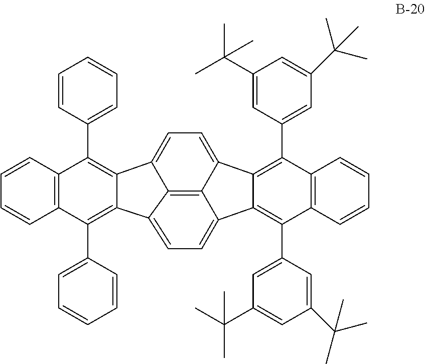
C12=C(C3=CC=CC=C3)C3=C(C(C4=CC=CC=C4)=C1C1=CC=C4C5=C(C6=CC(C(C)(C)C)=CC(C(C)(C)C)=C6)C6=C(C(C7=CC(C(C)(C)C)=CC(C(C)(C)C)=C7)=C5C5=CC=C2C1=C54)C=CC=C6)C=CC=C3
